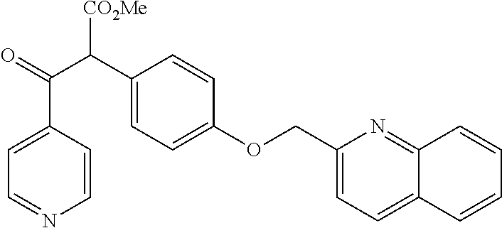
C1=CC(C(=O)C(C2=CC=C(OCC3=CC=C4C(=N3)C=CC=C4)C=C2)[CO2Me])=CC=N1
